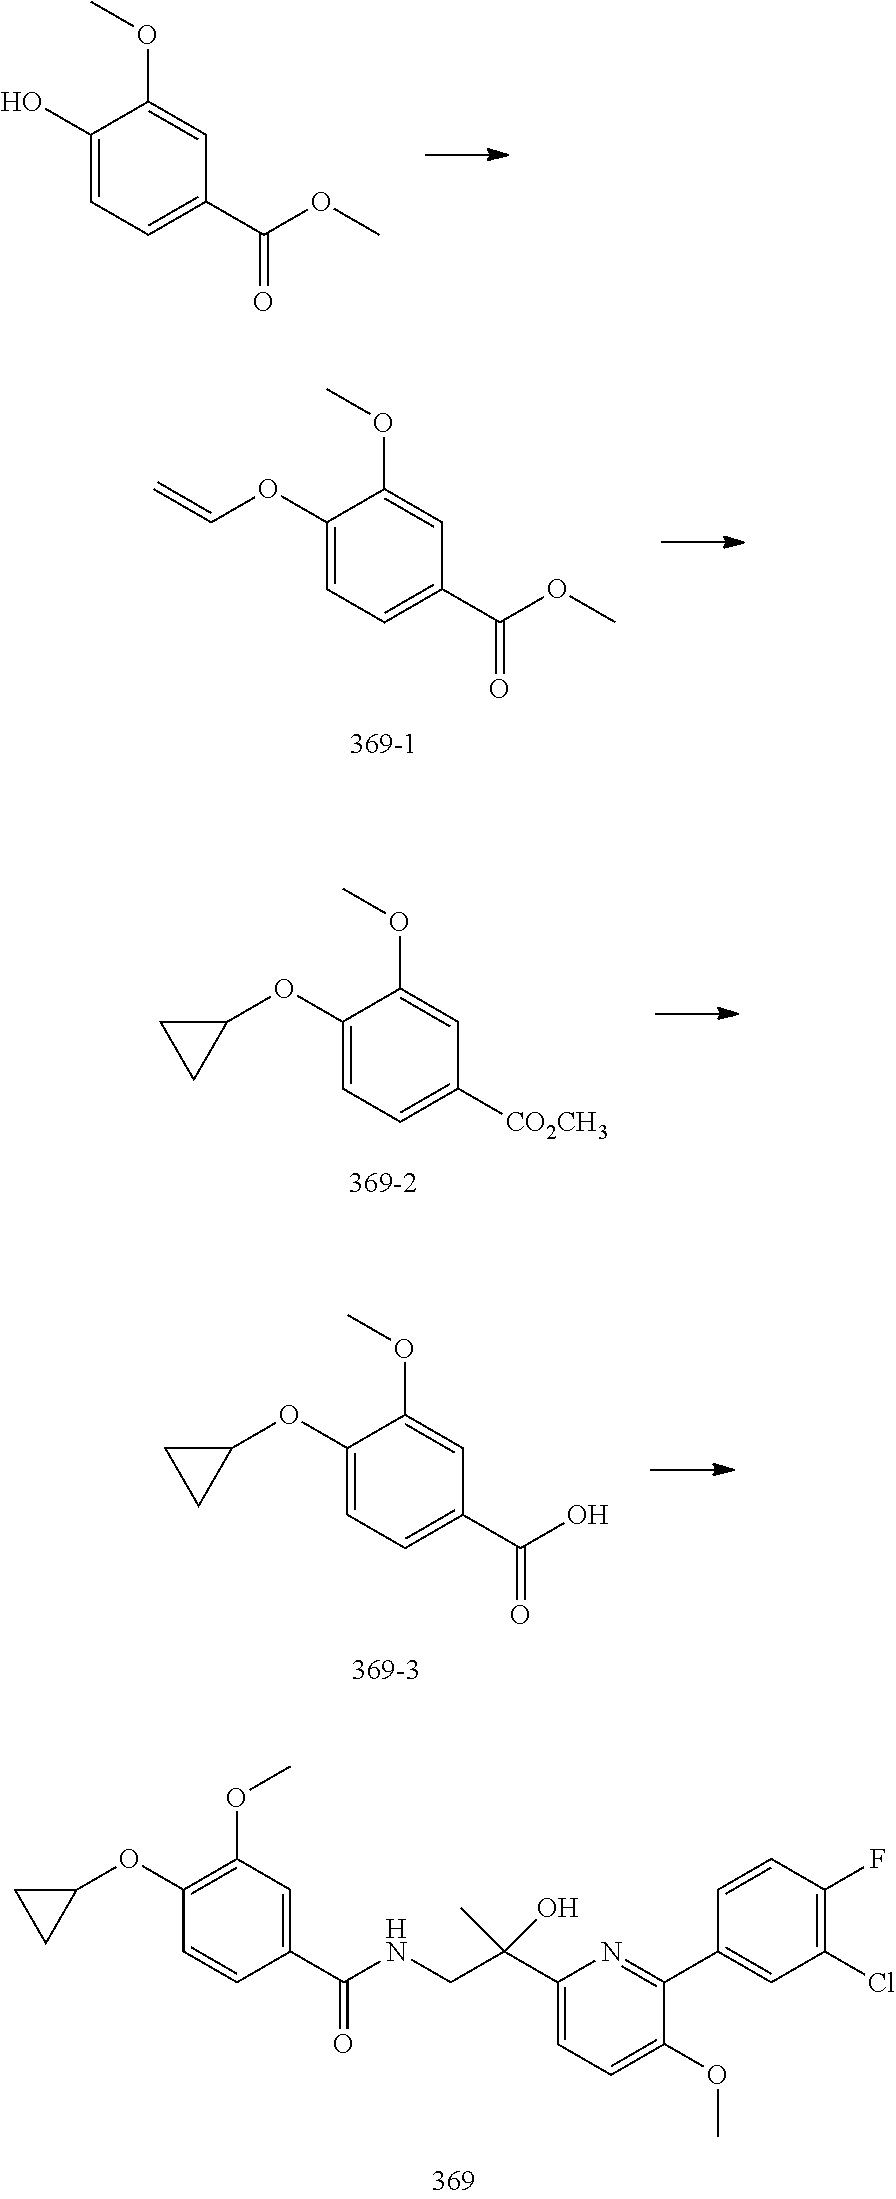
C1=CC(C(NCC(C2=CC=C(OC)C(C3=CC(Cl)=C(F)C=C3)=N2)(O)C)=O)=CC(OC)=C1OC1CC1.C1(C(O)=O)=CC=C(OC2CC2)C(OC)=C1.C1([CO2CH3])=CC=C(OC2CC2)C(OC)=C1.C1(C(OC)=O)=CC=C(OC=C)C(OC)=C1.C1(C(OC)=O)=CC=C(O)C(OC)=C1
